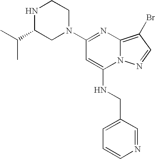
N1C(C(C)C)CN(C2=NC3=C(Br)C=NN3C(NCC3=CC=CN=C3)=C2)CC1
